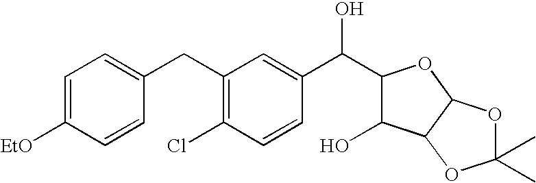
C1=C([EtO])C=CC(CC2=C(Cl)C=CC(C(O)C3C(O)C4C(O3)OC(C)(C)O4)=C2)=C1
